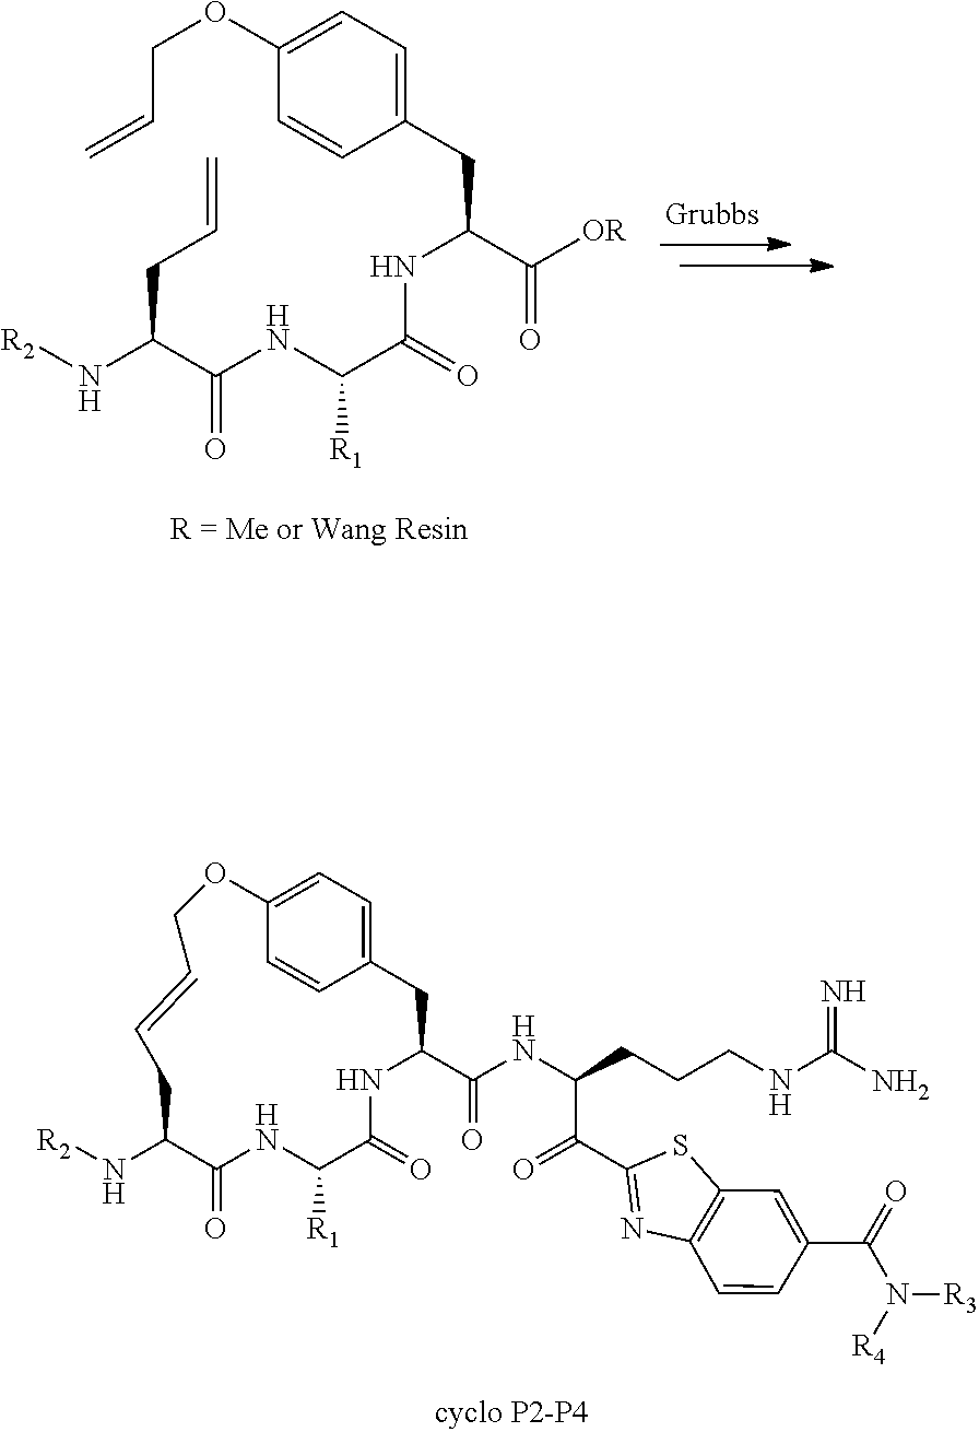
C=CCC(C(NC(C(NC(C([OR])=O)CC1=CC=C(OCC=C)C=C1)=O)[R1])=O)N[R2].C1(N[R2])C(=O)NC([R1])C(=O)NC(C(NC(C(C2=NC3=C(S2)C=C(C(N([R3])[R4])=O)C=C3)=O)CCCNC(N)=N)=O)CC2=CC=C(C=C2)OCC=CC1
